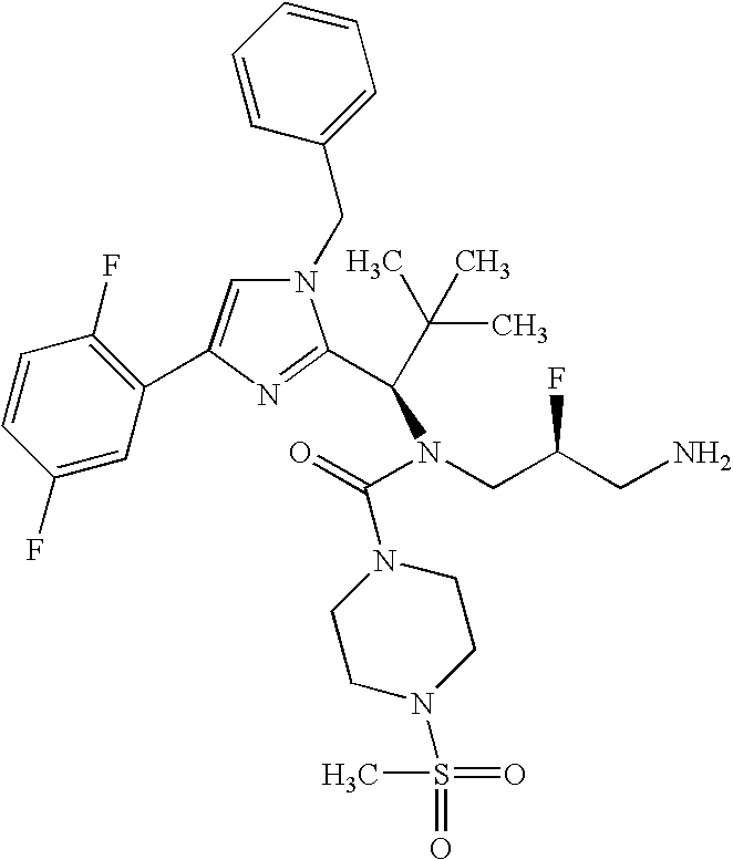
N1(CC2=CC=CC=C2)C=C(C2=C(F)C=CC(F)=C2)N=C1C(C(C)(C)C)N(C(N1CCN(S(=O)(C)=O)CC1)=O)CC(CN)F
